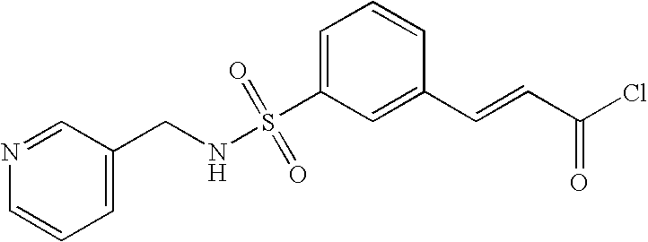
C1=C(S(NCC2=CC=CN=C2)(=O)=O)C=C(C=CC(Cl)=O)C=C1
